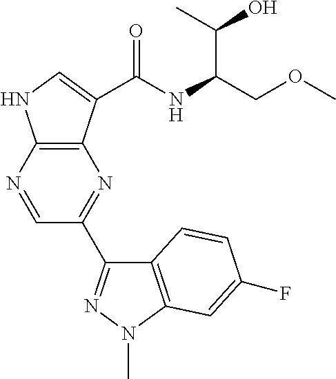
C12=C(N=CC(C3=NN(C)C4=C3C=CC(F)=C4)=N1)NC=C2C(NC(COC)C(C)O)=O
